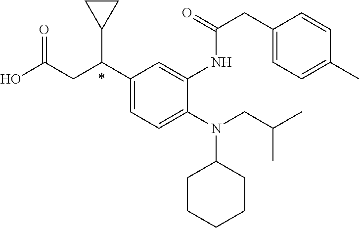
N(C1CCCCC1)(CC(C)C)C1=CC=C(C(CC(O)=O)C2CC2)C=C1NC(=O)CC1=CC=C(C)C=C1
